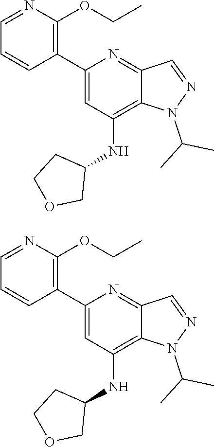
N1(C(C)C)N=CC2=NC(C3=C(OCC)N=CC=C3)=CC(NC3COCC3)=C12.CC(N1N=CC2=NC(C3=C(OCC)N=CC=C3)=CC(NC3COCC3)=C12)C
